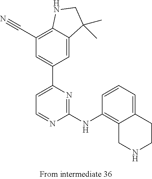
C1(NC2=C3C(=CC=C2)CCNC3)=NC(C2=CC(C#N)=C3C(=C2)C(C)(C)CN3)=CC=N1
